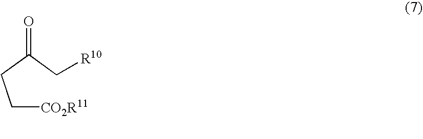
C([CO2R11])CC(C[R10])=O
